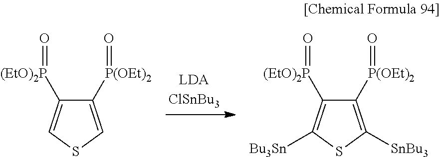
C1([P(OEt)2]=O)=CSC=C1[(EtO)2P]=O.C1([P(OEt)2]=O)=C([SnBu3])SC([Bu3Sn])=C1[(EtO)2P]=O
